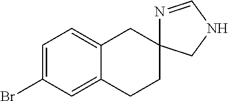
C1=C(Br)C=C2C(=C1)CC1(CC2)N=CNC1
